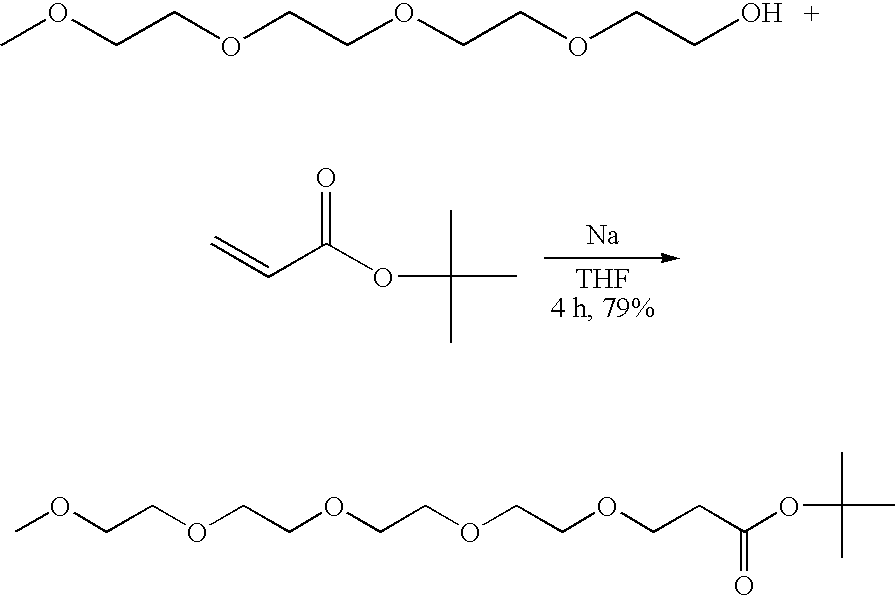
COCCOCCOCCOCCO.C=CC(OC(C)(C)C)=O.[Na].COCCOCCOCCOCCOCCC(OC(C)(C)C)=O
